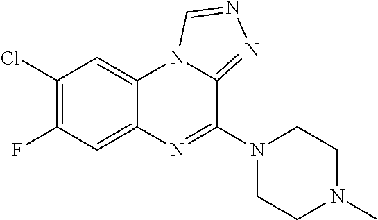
C12=CC(F)=C(Cl)C=C1N1C(=NN=C1)C(N1CCN(C)CC1)=N2
